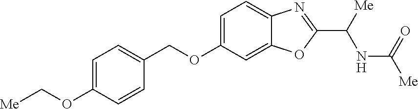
C1=C(OC[Me])C=CC(COC2=CC=C3C(=C2)OC(C([Me])NC([Me])=O)=N3)=C1
